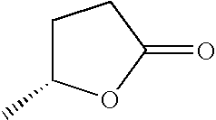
C1(=O)CCC(C)O1
